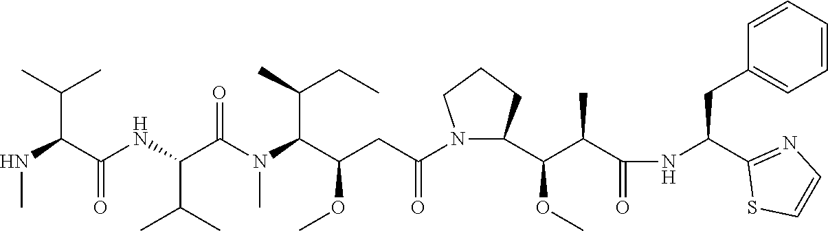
N(C(C(NC(C(N(C(C(CC(N1C(C(C(C(NC(C2=NC=CS2)CC2=CC=CC=C2)=O)C)OC)CCC1)=O)OC)C(C)CC)C)=O)C(C)C)=O)C(C)C)C
